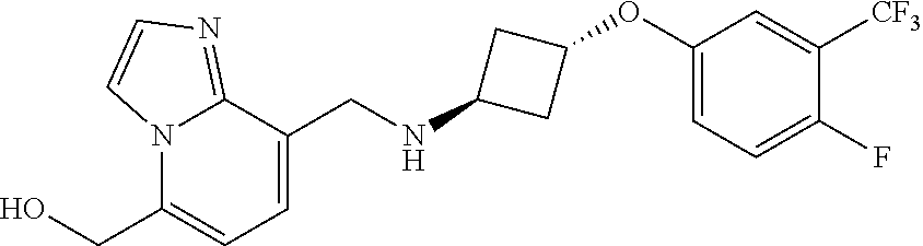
N12C(CO)=CC=C(CNC3CC(OC4=CC=C(F)C([CF3])=C4)C3)C1=NC=C2
